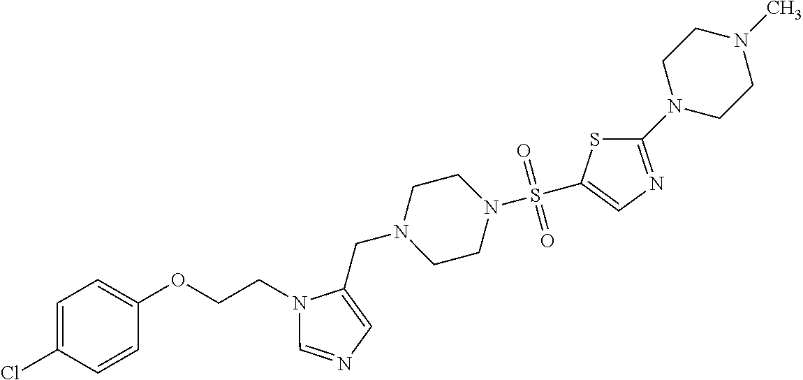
C(N1CCN(S(=O)(=O)C2=CN=C(N3CCN(C)CC3)S2)CC1)C1=CN=CN1CCOC1=CC=C(Cl)C=C1
